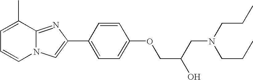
N12C(=NC(C3=CC=C(OCC(CN(CCC)CCC)O)C=C3)=C1)C(C)=CC=C2
